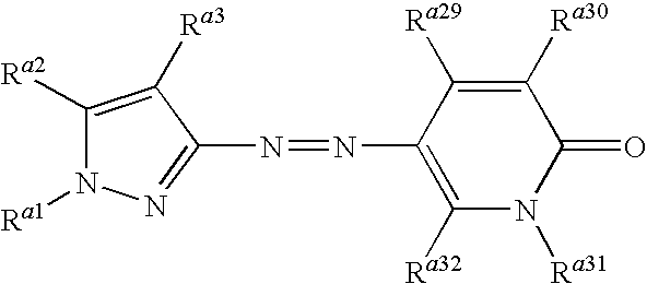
C1([Ra2])=C([Ra3])C(N=NC2=C([Ra32])N([Ra31])C(=O)C([Ra30])=C2[Ra29])=NN1[Ra1]
